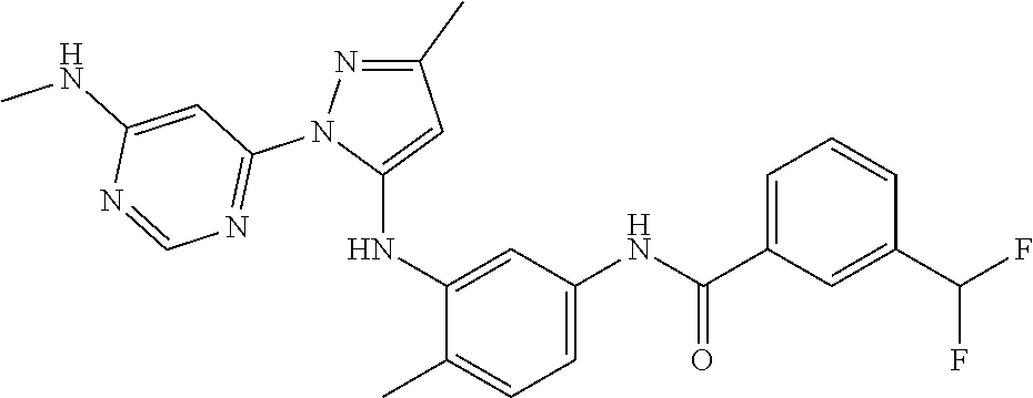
C1(C)=NN(C2=NC=NC(NC)=C2)C(NC2=CC(NC(=O)C3=CC=CC(C(F)F)=C3)=CC=C2C)=C1
